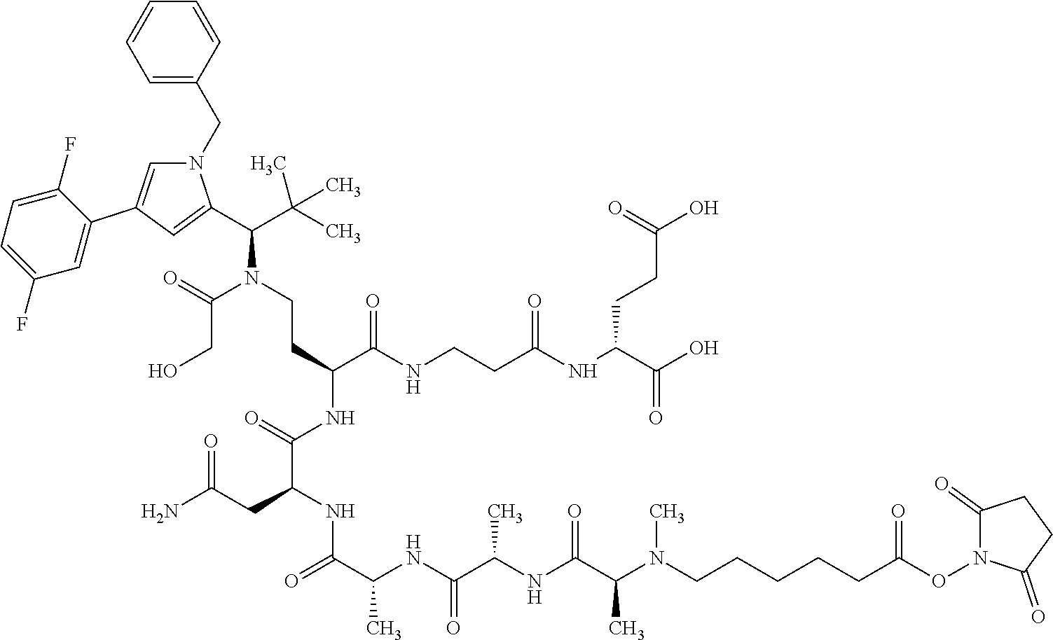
C1=CC(CN2C=C(C3=CC(F)=CC=C3F)C=C2C(C(C)(C)C)N(CCC(C(=O)NCCC(NC(C(O)=O)CCC(=O)O)=O)NC(C(CC(=O)N)NC(=O)C(C)NC(C(NC(C(N(CCCCCC(ON2C(=O)CCC2=O)=O)C)C)=O)C)=O)=O)C(CO)=O)=CC=C1
